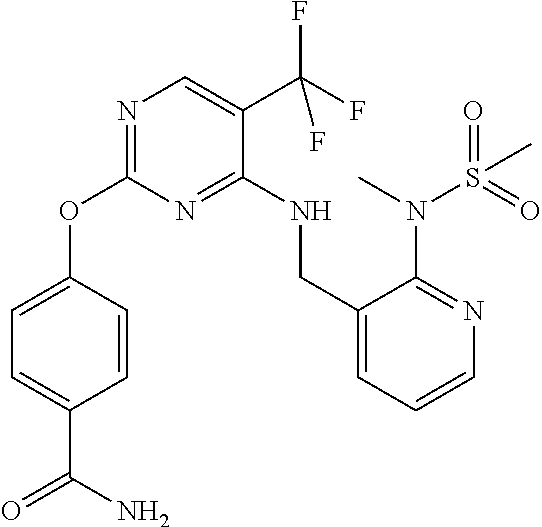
C1=CC(OC2=NC=C(C(F)(F)F)C(NCC3=CC=CN=C3N(C)S(C)(=O)=O)=N2)=CC=C1C(N)=O
